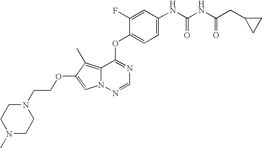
N(C1=CC=C(OC2=NC=NN3C2=C(C)C(OCCN2CCN(C)CC2)=C3)C(F)=C1)C(NC(CC1CC1)=O)=O
